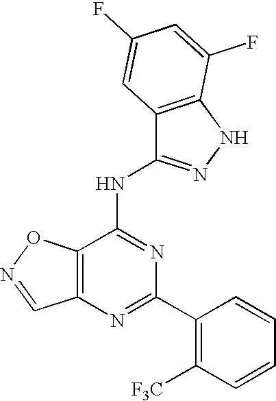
C12=C(N=C(C3=C([F3C])C=CC=C3)N=C1NC1=NNC3=C1C=C(F)C=C3F)C=NO2
